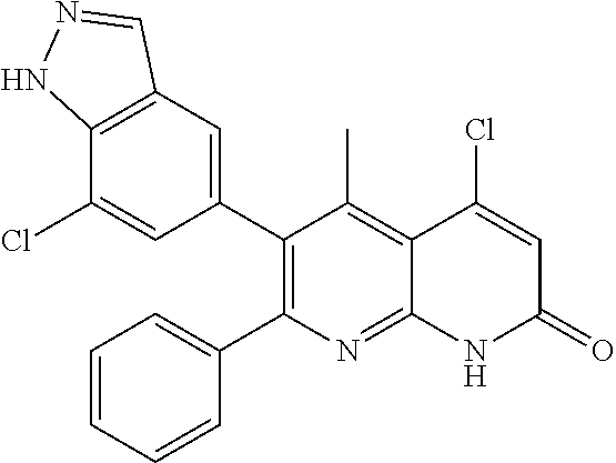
C12=C(C=C(C3=C(C4=CC=CC=C4)N=C4C(=C3C)C(Cl)=CC(=O)N4)C=C1Cl)C=NN2
